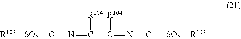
[R103][SO2]ON=C(C(=NO[SO2][R103])[R104])[R104]
